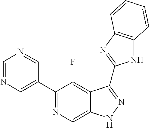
C1=NC=C(C2=NC=C3C(=C2F)C(C2=NC4=C(N2)C=CC=C4)=NN3)C=N1
